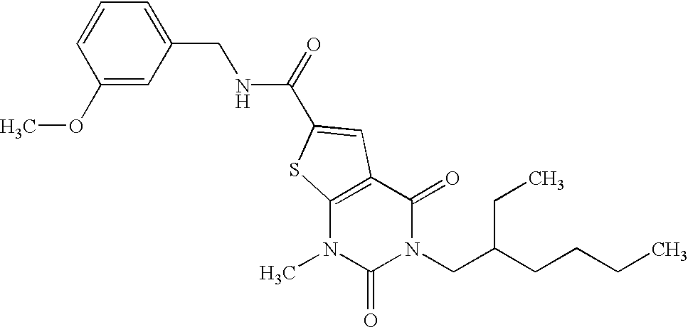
C1(OC)=CC(CNC(=O)C2=CC3=C(N(C)C(=O)N(CC(CCCC)CC)C3=O)S2)=CC=C1
